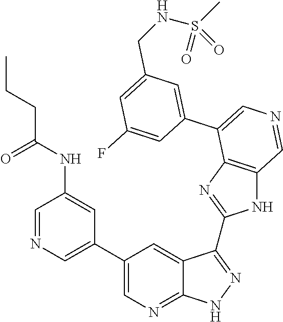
C1=C(C2=CN=CC3=C2N=C(C2=NNC4=NC=C(C5=CN=CC(NC(CCC)=O)=C5)C=C42)N3)C=C(F)C=C1CNS(=O)(C)=O
